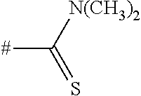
C([#])(=S)[N(CH3)2]
